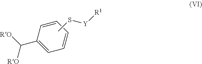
CS[Y][R1].[RO]C(C1=CC=CC=C1)[RO]
